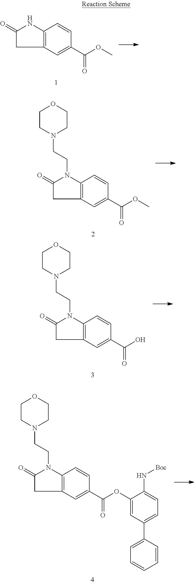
C12=C(C=C(C(=O)OC)C=C1)CC(=O)N2.C12=C(C=C(C(=O)OC)C=C1)CC(=O)N2CCN1CCOCC1.C12=C(C=C(C(=O)O)C=C1)CC(=O)N2CCN1CCOCC1.C12=C(C=C(C(=O)OC3=CC(C4=CC=CC=C4)=CC=C3N[Boc])C=C1)CC(=O)N2CCN1CCOCC1
